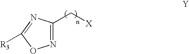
N1=C(C[X])N=C([R3])O1
